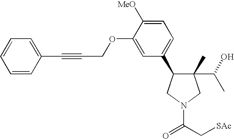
C1(C)(C(O)C)C(C2=CC=C([MeO])C(OCC#CC3=CC=CC=C3)=C2)CN(C(C[SAc])=O)C1
